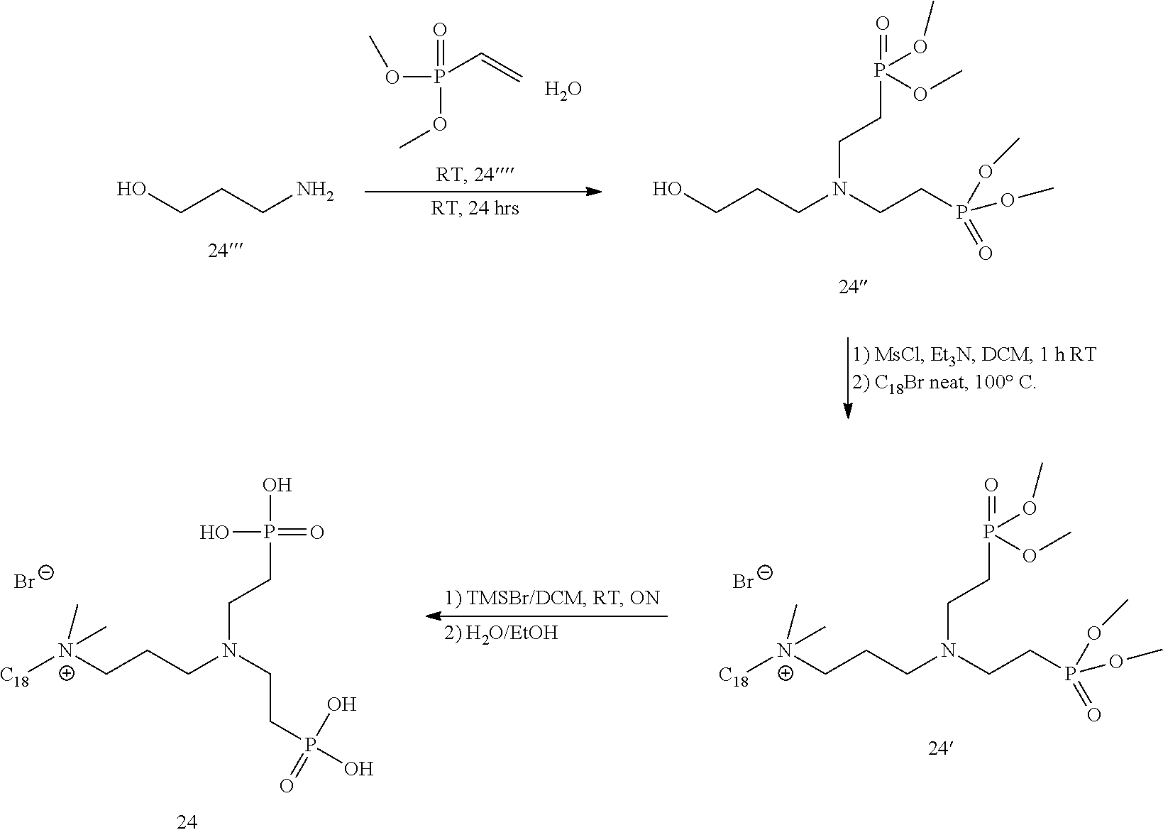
OCCCN.COP(=O)(OC)C=C.O.OCCCN(CCP(=O)(OC)OC)CCP(OC)(OC)=O.[Br-].[N+](CCCN(CCP(=O)(OC)OC)CCP(OC)(OC)=O)(C)([C18])C.[Br-].[N+](CCCN(CCP(O)(=O)O)CCP(O)(O)=O)(C)([C18])C
